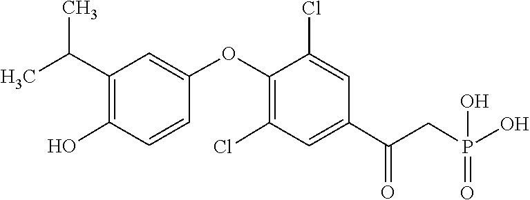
C1(OC2=C(Cl)C=C(C(CP(O)(O)=O)=O)C=C2Cl)=CC(C(C)C)=C(O)C=C1
